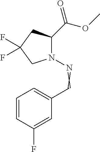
N1(N=CC2=CC=CC(F)=C2)CC(F)(F)CC1C(=O)OC
